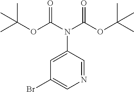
N1=CC(N(C(OC(C)(C)C)=O)C(OC(C)(C)C)=O)=CC(Br)=C1
